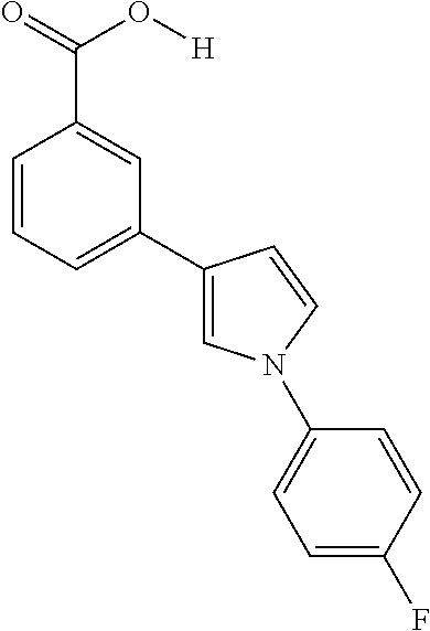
C1=CC=C(C2=CN(C3=CC=C(F)C=C3)C=C2)C=C1C(=O)O[H]
